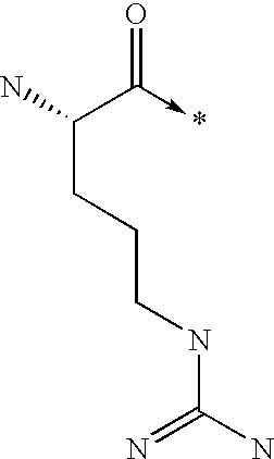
NC(C(->*)=O)CCCNC(N)=N
